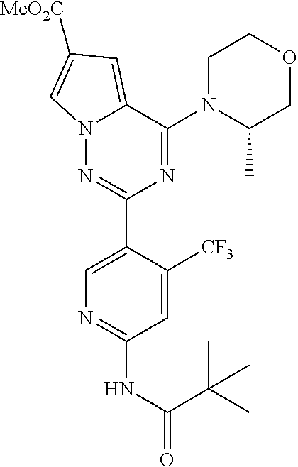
N12N=C(C3=CN=C(NC(=O)C(C)(C)C)C=C3[CF3])N=C(N3C(C)COCC3)C1=CC([MeO2C])=C2
